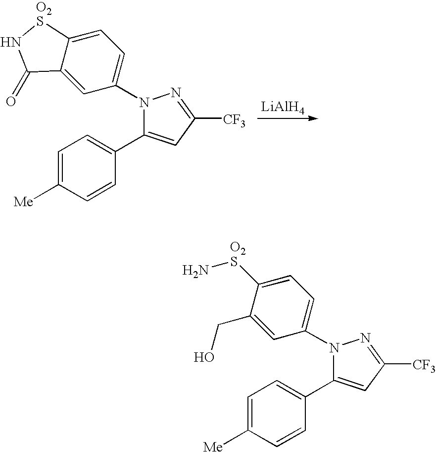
C12=CC=C(N3C(C4=CC=C([Me])C=C4)=CC([CF3])=N3)C=C1C(=O)N[O2S]2.[LiAlH4].C1([O2S]N)=CC=C(N2C(C3=CC=C([Me])C=C3)=CC([CF3])=N2)C=C1CO
